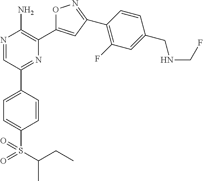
N1=CC(C2=CC=C(S(C(C)CC)(=O)=O)C=C2)=NC(C2=CC(C3=C(F)C=C(CNCF)C=C3)=NO2)=C1N
